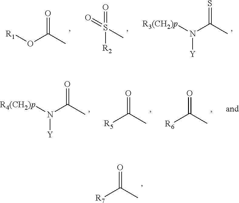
[R3(CH2)p]N(C(C)=S)[Y].O=S(=O)([R2])C.[R1]OC(C)=O.[R4(CH2)p]N(C(C)=O)[Y].[R5]C(C)=O.[R6]C(C)=O.[R7]C(C)=O
